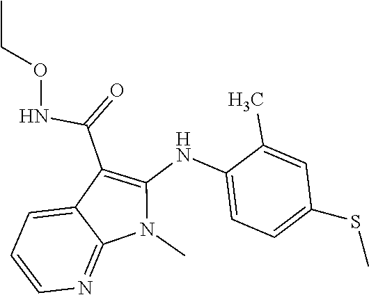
N(C(C1=C(NC2=CC=C(SC)C=C2C)N(C)C2=NC=CC=C12)=O)OCC
